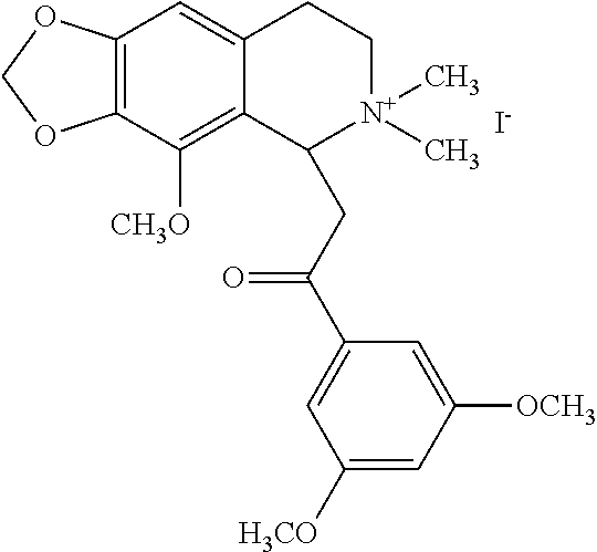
[I-].C12=C(C([CH3O])=C3C(=C1)CC[N+](C)(C)C3CC(C1=CC([H3CO])=CC([OCH3])=C1)=O)OCO2
